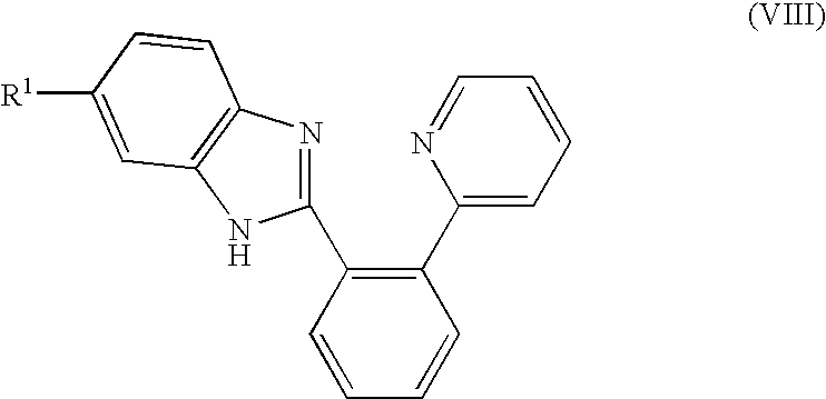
C1=CC=CC(C2=CC=CC=N2)=C1C1=NC2=C(N1)C=C([R1])C=C2
